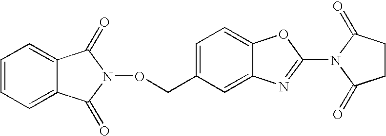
C1=CC=C2C(=C1)C(=O)N(OCC1=CC=C3C(=C1)N=C(N1C(=O)CCC1=O)O3)C2=O
